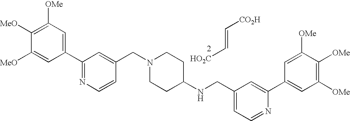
C1(C2=NC=CC(CN3CCC(NCC4=CC=NC(C5=CC([OMe])=C([OMe])C([OMe])=C5)=C4)CC3)=C2)=CC([OMe])=C([MeO])C([MeO])=C1.[HO2C]C=C[CO2H]
